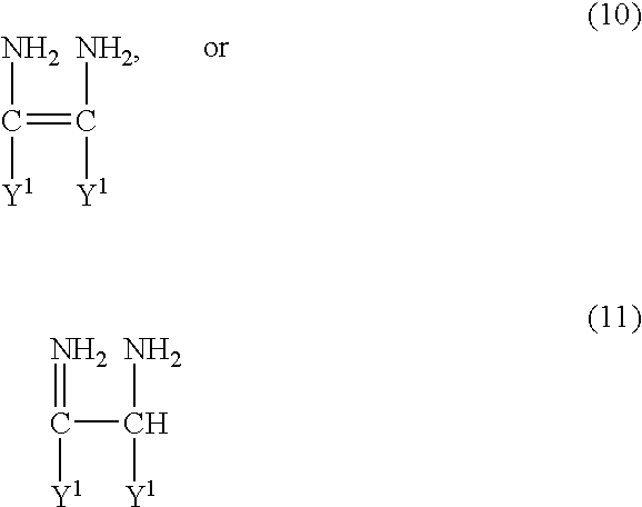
C(=C([NH2])[Y1])(N)[Y1].C(C(N)[Y1])(=N)[Y1]
